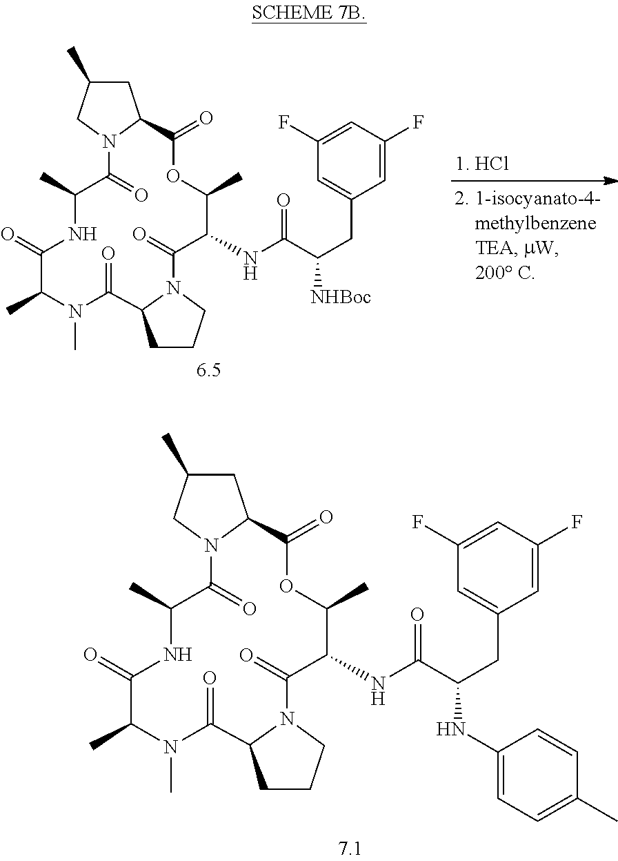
C1(F)=CC(F)=CC(CC([NHBoc])C(NC2C(C)OC(=O)C3CC(C)CN3C(=O)C(C)NC(=O)C(C)N(C)C(=O)C3CCCN3C2=O)=O)=C1.C1(F)=CC(F)=CC(CC(NC2=CC=C(C)C=C2)C(NC2C(C)OC(=O)C3CC(C)CN3C(=O)C(C)NC(=O)C(C)N(C)C(=O)C3CCCN3C2=O)=O)=C1
